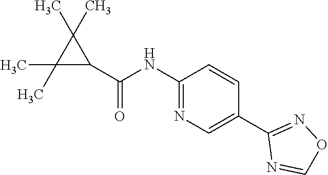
C1(C(=O)NC2=NC=C(C3=NOC=N3)C=C2)C(C)(C)C1(C)C
